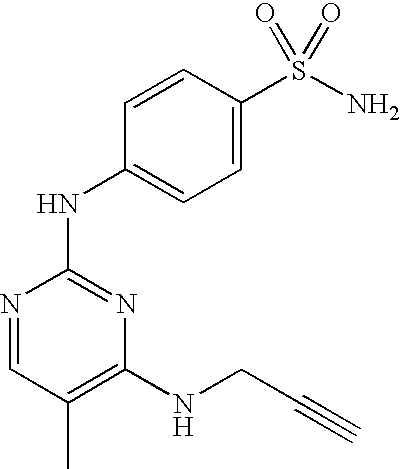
N1=CC(C)=C(NCC#C)N=C1NC1=CC=C(S(N)(=O)=O)C=C1
